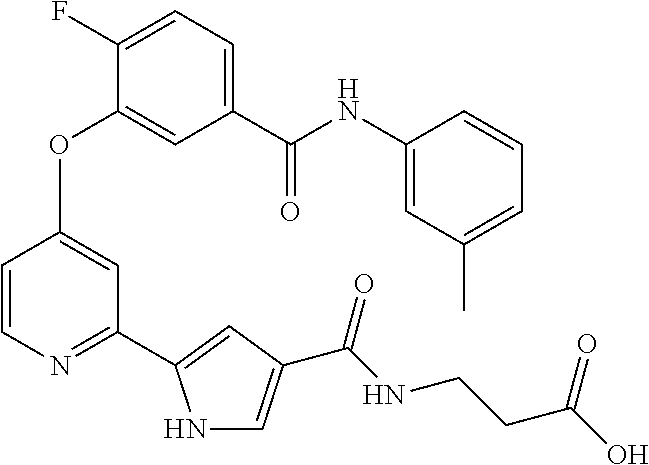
C1=C(C(NC2=CC(C)=CC=C2)=O)C=C(OC2=CC(C3=CC(C(NCCC(O)=O)=O)=CN3)=NC=C2)C(F)=C1
